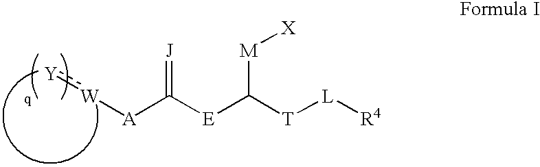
[W]([A]C([E]C([T][L][R4])[M][X])=[J]):[Y]
